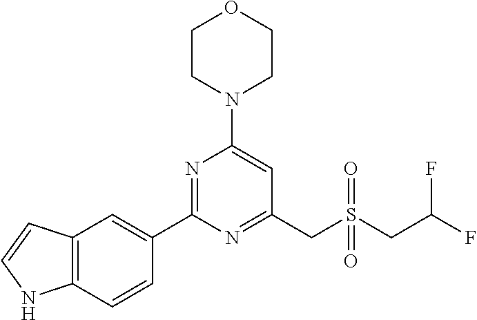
C1CN(C2=CC(CS(CC(F)F)(=O)=O)=NC(C3=CC4=C(C=C3)NC=C4)=N2)CCO1
